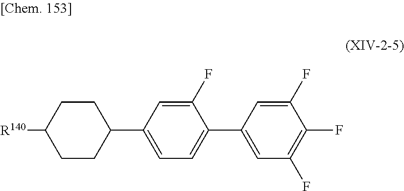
C1(C2=CC=C(C3=CC(F)=C(F)C(F)=C3)C(F)=C2)CCC([R140])CC1
